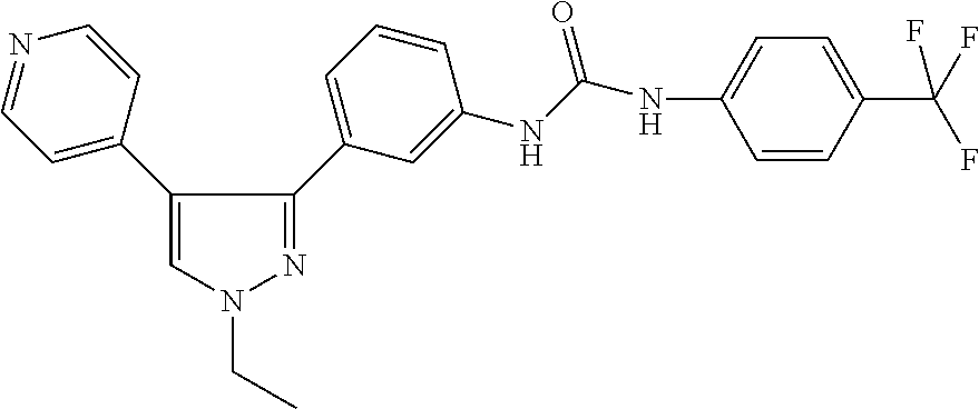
C1=C(C2=CN(CC)N=C2C2=CC=CC(NC(NC3=CC=C(C(F)(F)F)C=C3)=O)=C2)C=CN=C1
